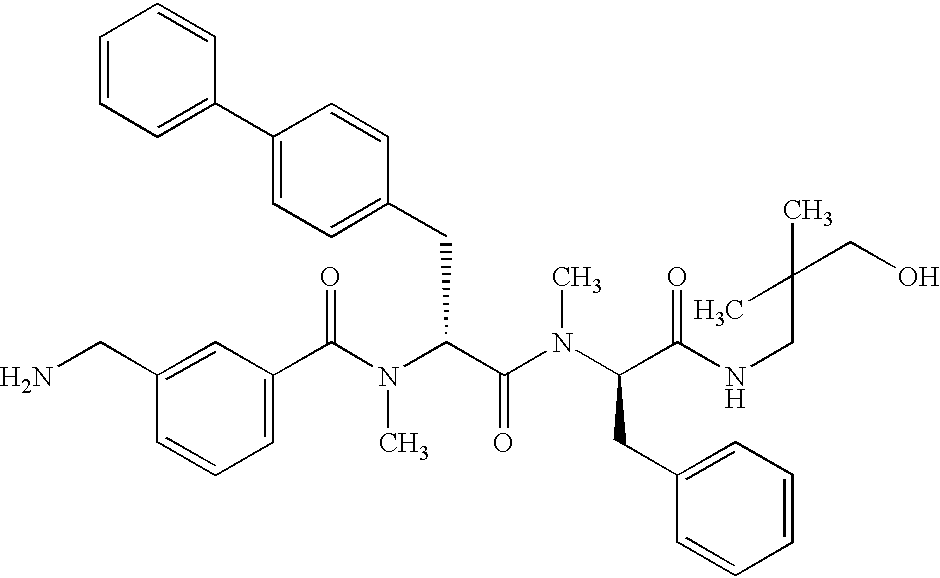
C1(C(N(C(C(=O)N(C)C(CC2=CC=CC=C2)C(=O)NCC(CO)(C)C)CC2=CC=C(C3=CC=CC=C3)C=C2)C)=O)=CC=CC(CN)=C1
